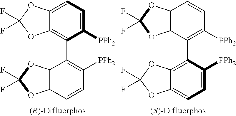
C12=C(C3=C([PPh2])C=CC4C3OC(F)(F)O4)C([PPh2])=CC=C1OC(F)(F)O2.C12C(OC(F)(F)O1)C=CC([PPh2])=C2C1=C2C(=CC=C1[PPh2])OC(F)(F)O2
